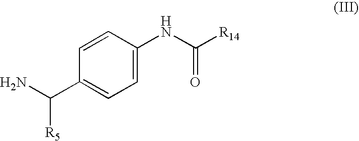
C1=CC(C(N)[R5])=CC=C1NC([R14])=O
